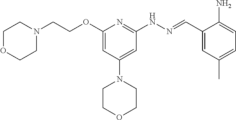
O(C1=CC(N2CCOCC2)=CC(NN=CC2=CC(C)=CC=C2N)=N1)CCN1CCOCC1
